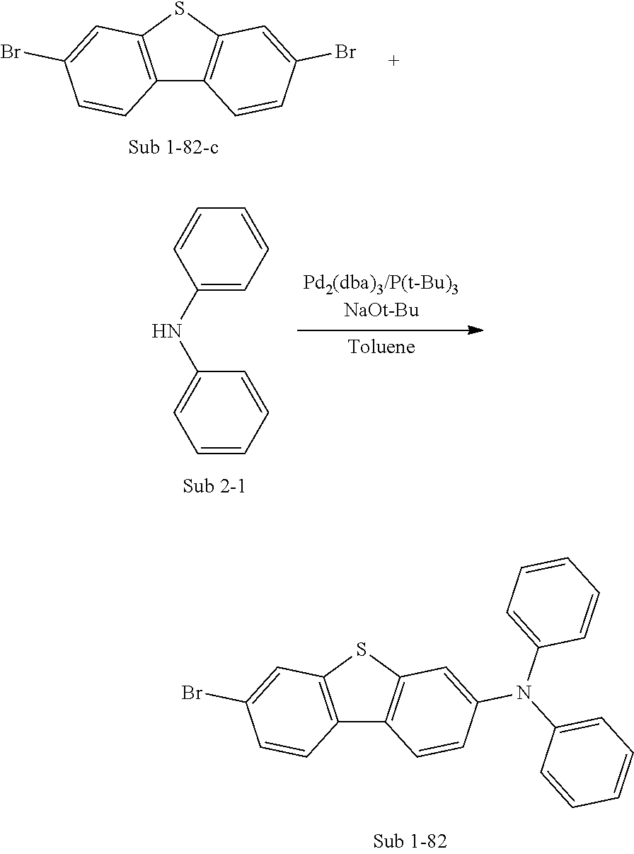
C12=C(SC3=C1C=CC(N(C1=CC=CC=C1)C1=CC=CC=C1)=C3)C=C(Br)C=C2.C12=C(SC3=C1C=CC(Br)=C3)C=C(Br)C=C2.C1=CC=CC(NC2=CC=CC=C2)=C1
